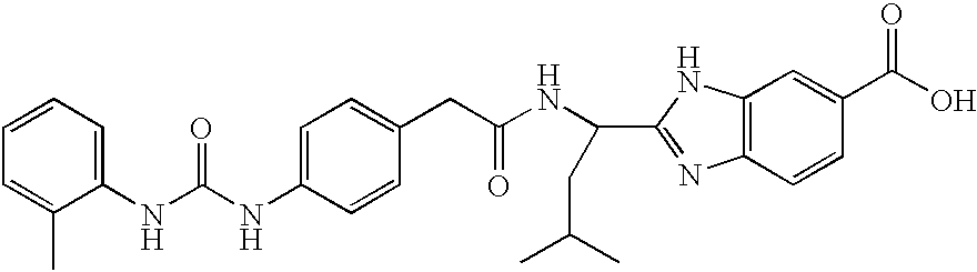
C1=CC=C(NC(NC2=CC=C(CC(NC(C3=NC4=C(C=C(C(O)=O)C=C4)N3)CC(C)C)=O)C=C2)=O)C(C)=C1
